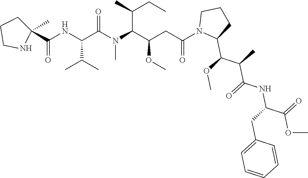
C1(C(NC(C(N(C(C(CC(N2C(C(C(C(NC(CC3=CC=CC=C3)C(OC)=O)=O)C)OC)CCC2)=O)OC)C(C)CC)C)=O)C(C)C)=O)(C)CCCN1
